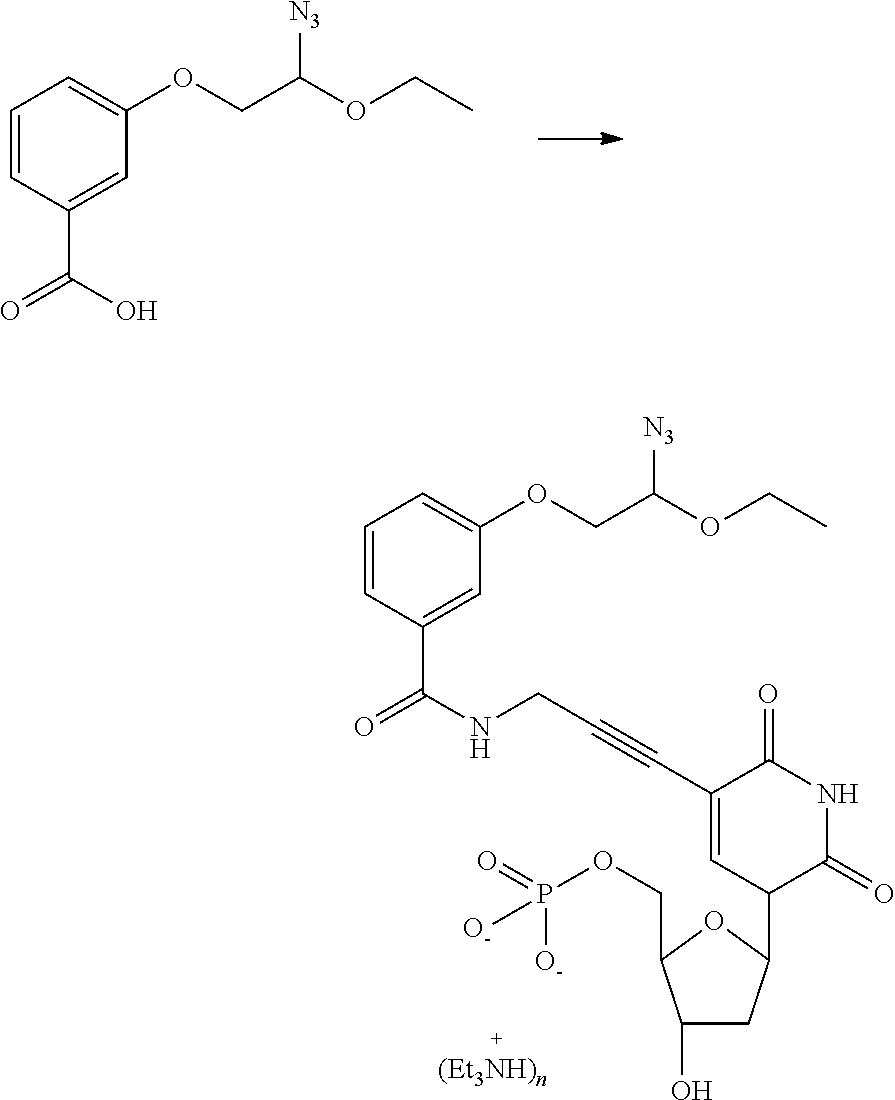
C1=CC(C(=O)O)=CC(OCC(OCC)[N3])=C1.C1=CC(C(=O)NCC#CC2=CC(C3CC(O)C(COP(=O)([O-])[O-])O3)C(=O)NC2=O)=CC(OCC(OCC)[N3])=C1
